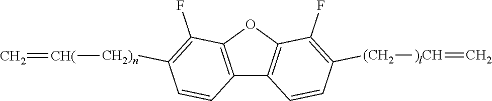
C12=C(OC3=C1C=CC([(CH2][)lCH]=C)=C3F)C(F)=C([CH2)n][CH(]=C)C=C2
